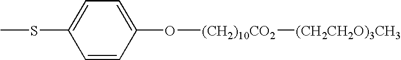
C1=CC(O[(CH2)10CO2][(CH2CH2O)3CH3])=CC=C1SC
